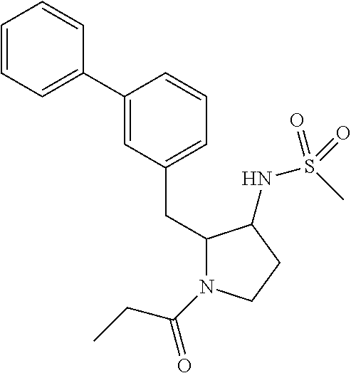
C1(C2=CC(CC3N(C(=O)CC)CCC3NS(C)(=O)=O)=CC=C2)=CC=CC=C1
